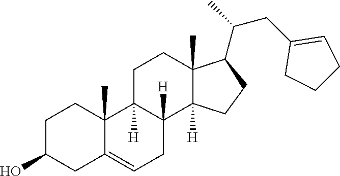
C1C(O)CC2=CCC3([H])C([H])(C2(C)C1)CCC1(C)C3([H])CCC1C(C)CC1=CCCC1
